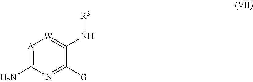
NC1=[A][W]=C(N[R3])C([G])=N1
